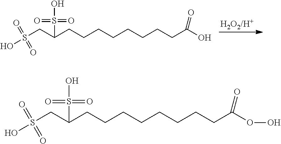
S(CC(CCCCCCCCC(O)=O)S(O)(=O)=O)(O)(=O)=O.S(CC(CCCCCCCCC(OO)=O)S(O)(=O)=O)(O)(=O)=O
